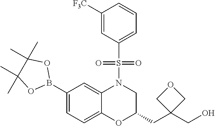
C1([F3C])=CC(S(=O)(=O)N2C3=CC(B4OC(C)(C)C(C)(C)O4)=CC=C3OC(CC3(CO)COC3)C2)=CC=C1
